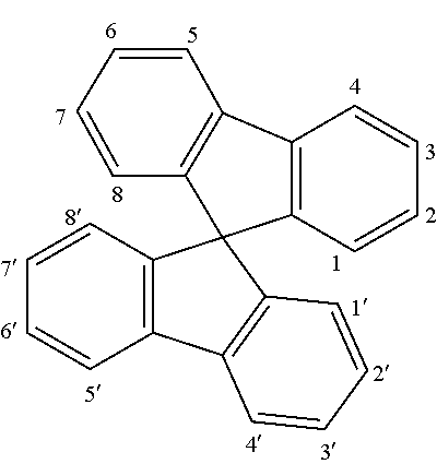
C12=C(C=CC=C1)C1(C3=C2C=CC=C3)C2=C(C3=C1C=CC=C3)C=CC=C2
